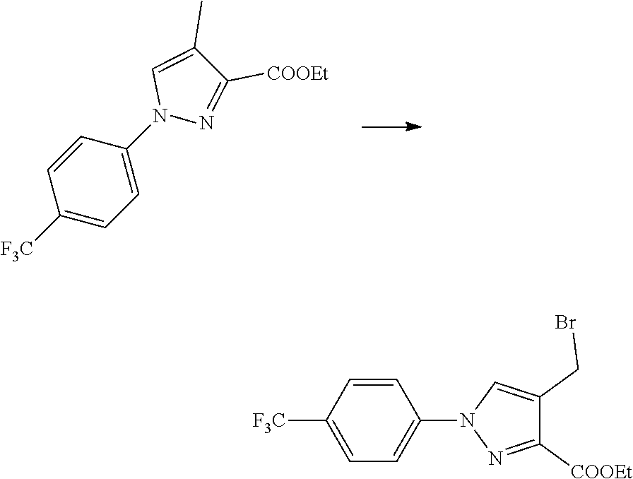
N1(C2=CC=C([F3C])C=C2)N=C([COOEt])C(C)=C1.[F3C]C1=CC=C(N2N=C([COOEt])C(CBr)=C2)C=C1
